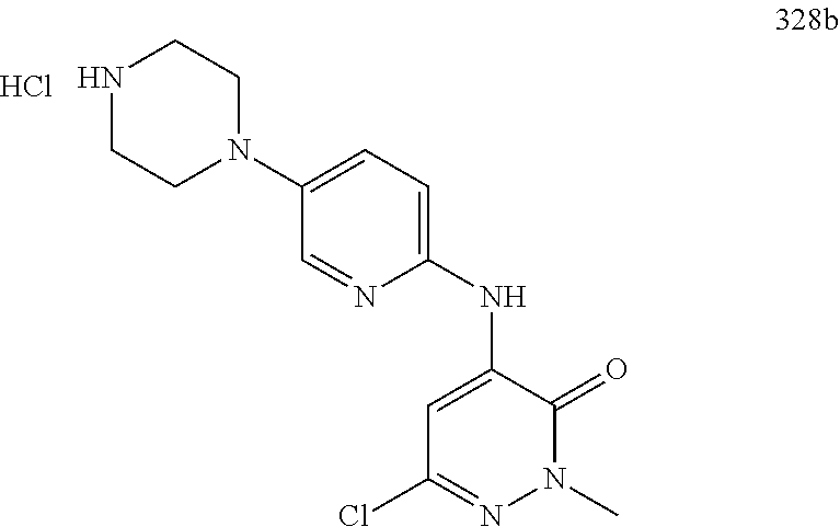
C1=C(NC2=CC=C(N3CCNCC3)C=N2)C(=O)N(C)N=C1Cl.Cl
